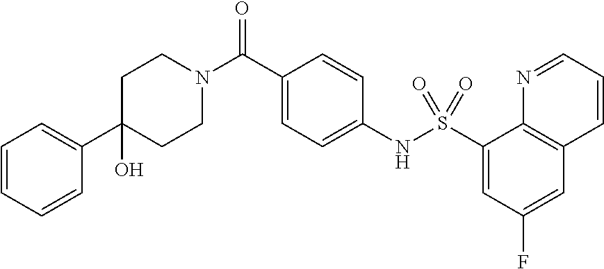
C1(O)(C2=CC=CC=C2)CCN(C(C2=CC=C(NS(C3=CC(F)=CC4=C3N=CC=C4)(=O)=O)C=C2)=O)CC1
